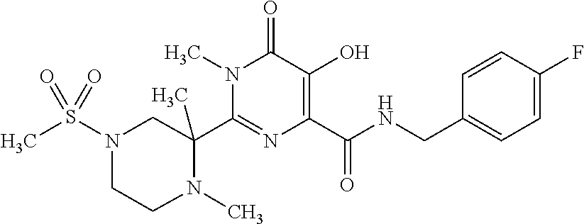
C1(C2(C)N(C)CCN(S(C)(=O)=O)C2)=NC(C(NCC2=CC=C(F)C=C2)=O)=C(O)C(=O)N1C
